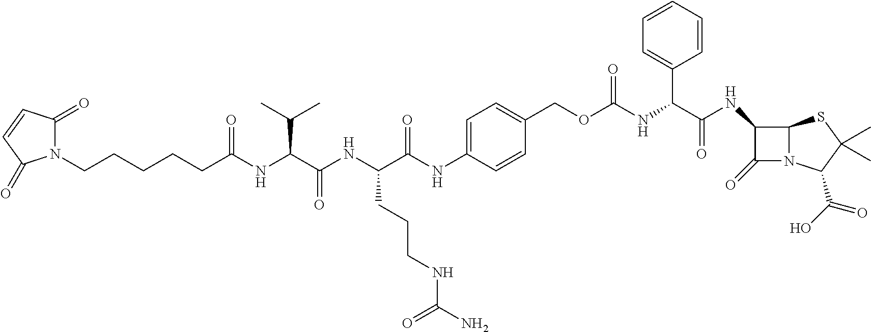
N1(CCCCCC(NC(C(NC(C(NC2=CC=C(COC(NC(C(NC3C(=O)N4C3SC(C)(C)C4C(O)=O)=O)C3=CC=CC=C3)=O)C=C2)=O)CCCNC(N)=O)=O)C(C)C)=O)C(=O)C=CC1=O
